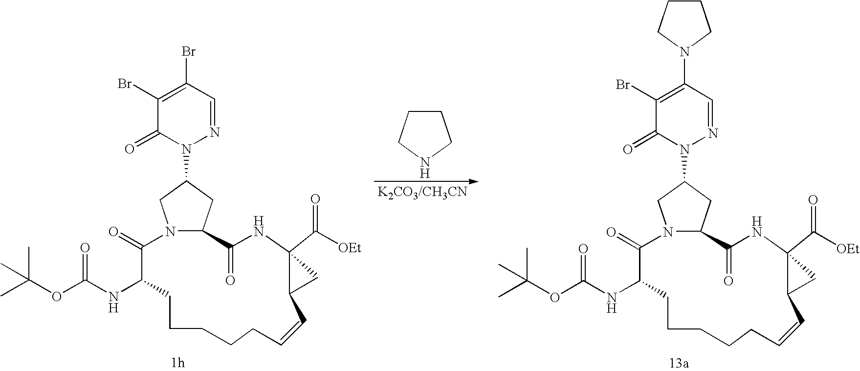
C1CCNC1.N12C(CC(N3N=CC(Br)=C(Br)C3=O)C1)C(=O)NC1(C([OEt])=O)C(C=CCCCCCC(NC(OC(C)(C)C)=O)C2=O)C1.N12C(CC(N3N=CC(N4CCCC4)=C(Br)C3=O)C1)C(=O)NC1(C([OEt])=O)C(C=CCCCCCC(NC(OC(C)(C)C)=O)C2=O)C1
